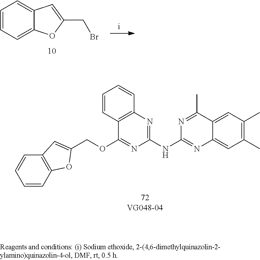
C1=CC=C2C(=C1)C=C(CBr)O2.C1(C)=C(C)C=C2C(=C1)N=C(NC1=NC3=C(C(OCC4=CC5=C(C=CC=C5)O4)=N1)C=CC=C3)N=C2C
